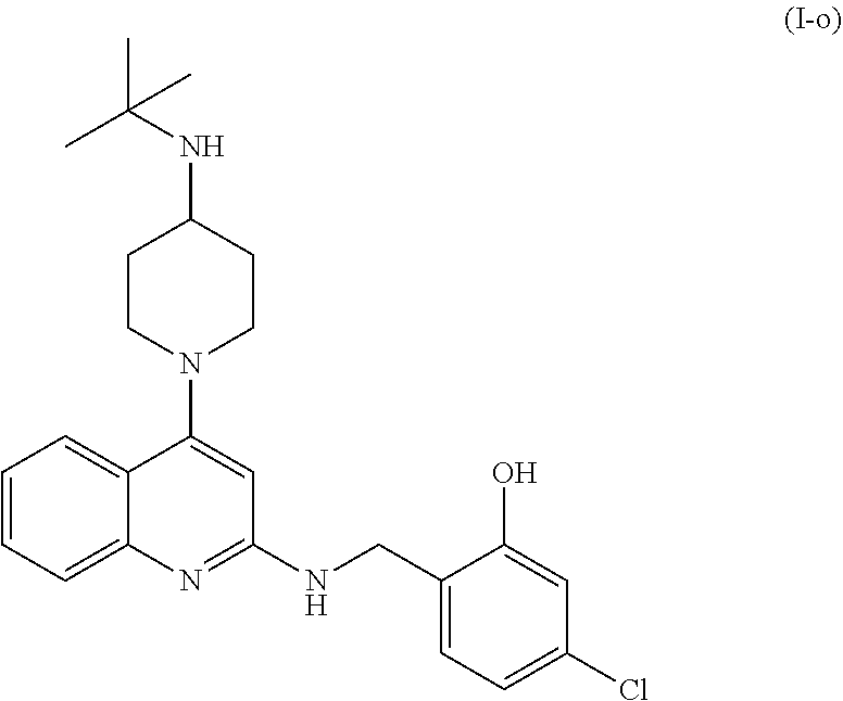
C1CN(C2=CC(NCC3=CC=C(Cl)C=C3O)=NC3=CC=CC=C23)CCC1NC(C)(C)C
